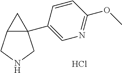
C12(C3=CN=C(OC)C=C3)C(CNC1)C2.Cl
